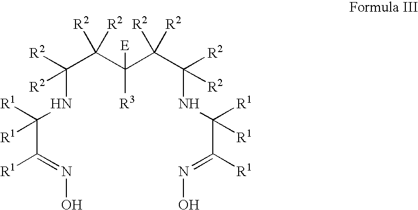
C(C(C(C([R2])(NC(C([R1])=NO)([R1])[R1])[R2])([R2])[R2])([R3])[E])(C(NC(C([R1])=NO)([R1])[R1])([R2])[R2])([R2])[R2]
